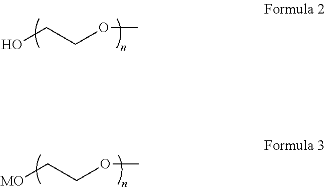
OCCOC.[MO]CCOC
